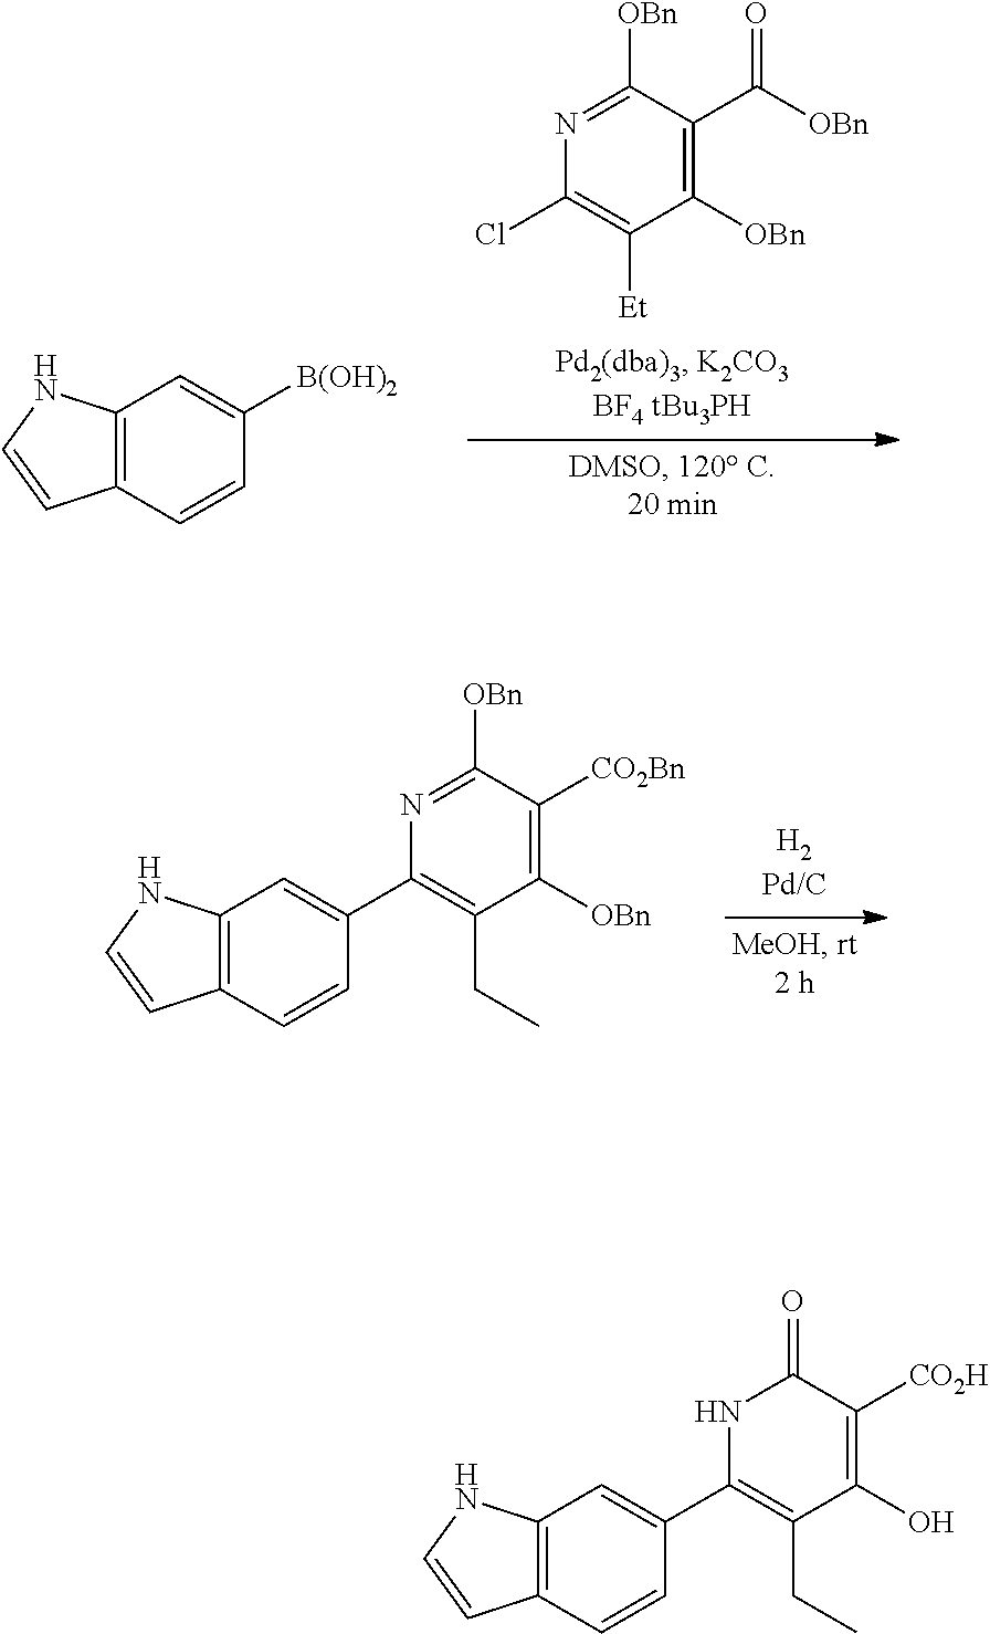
N1=C([OBn])C(C([OBn])=O)=C([OBn])C([Et])=C1Cl.C12=C(C=CC([B(OH)2])=C1)C=CN2.C12=C(C=CC(C3=C(CC)C([OBn])=C([CO2Bn])C([OBn])=N3)=C1)C=CN2.C12=C(C=CC(C3=C(CC)C(O)=C([CO2H])C(=O)N3)=C1)C=CN2
